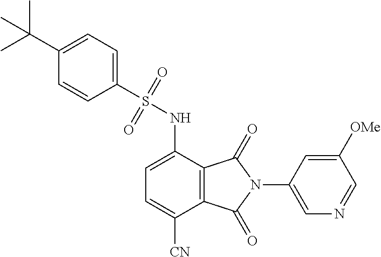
C1=C(NS(C2=CC=C(C(C)(C)C)C=C2)(=O)=O)C2=C(C([CN])=C1)C(=O)N(C1=CN=CC([OMe])=C1)C2=O
